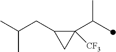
C1([CF3])(C(C)C)C(CC(C)C)C1
